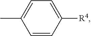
CC1=CC=C([R4])C=C1
